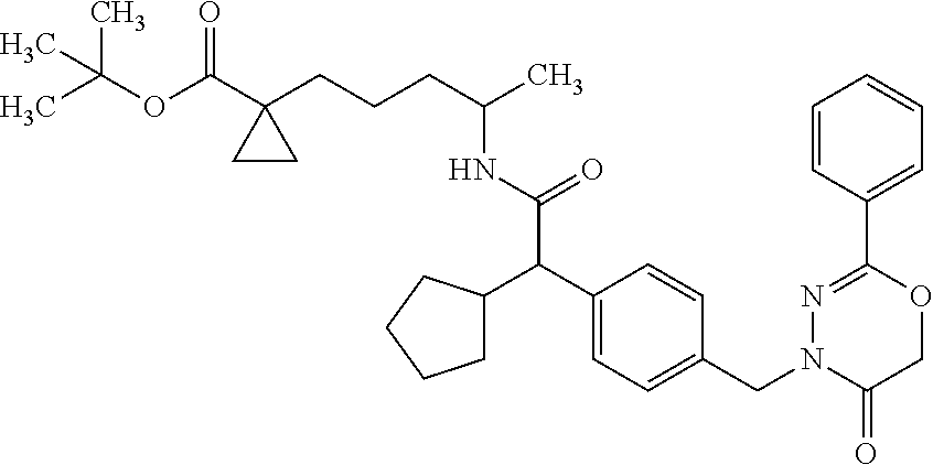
C(OC(=O)C1(CCCC(C)NC(=O)C(C2=CC=C(CN3C(=O)COC(C4=CC=CC=C4)=N3)C=C2)C2CCCC2)CC1)(C)(C)C
